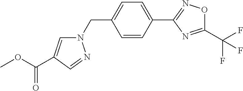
C1=CC(C2=NOC(C(F)(F)F)=N2)=CC=C1CN1C=C(C(OC)=O)C=N1
